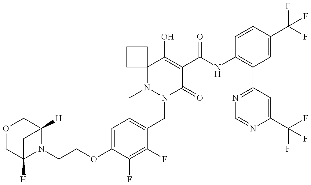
N1(C)N(CC2=CC=C(OCCN3C4([H])COCC3([H])C4)C(F)=C2F)C(=O)C(C(NC2=C(C3=NC=NC(C(F)(F)F)=C3)C=C(C(F)(F)F)C=C2)=O)=C(O)C12CCC2
